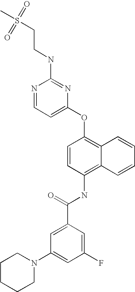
N1=CC=C(OC2=C3C(=C(NC(C4=CC(N5CCCCC5)=CC(F)=C4)=O)C=C2)C=CC=C3)N=C1NCCS(=O)(=O)C
